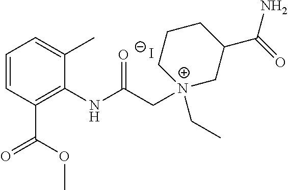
C1=CC(C(OC)=O)=C(NC(C[N+]2(CC)CC(C(=O)N)CCC2)=O)C(C)=C1.[I-]
